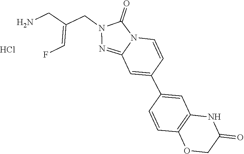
C1(C2=CC3=C(C=C2)OCC(=O)N3)=CC2=NN(CC(=CF)CN)C(=O)N2C=C1.Cl
